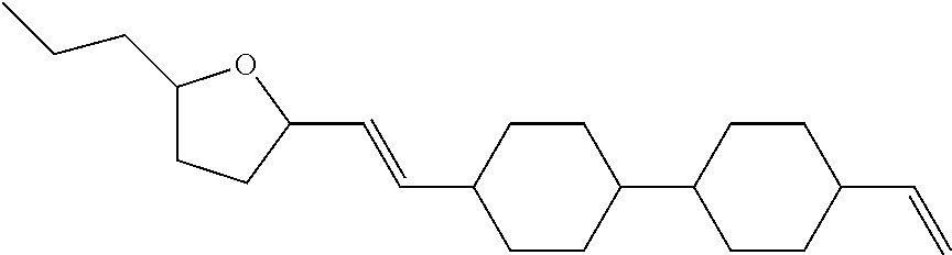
C1(CCC)CCC(C=CC2CCC(C3CCC(C=C)CC3)CC2)O1
